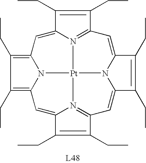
C1(CC)=C(CC)C2=CC3=N4C(=CC5=C(CC)C(CC)=C6N5[Pt]45N2C1=CC1=N5C(=C6)C(CC)=C1CC)C(CC)=C3CC
